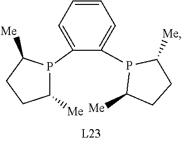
C1=CC=C(P2C([Me])CCC2[Me])C(P2C([Me])CCC2[Me])=C1
